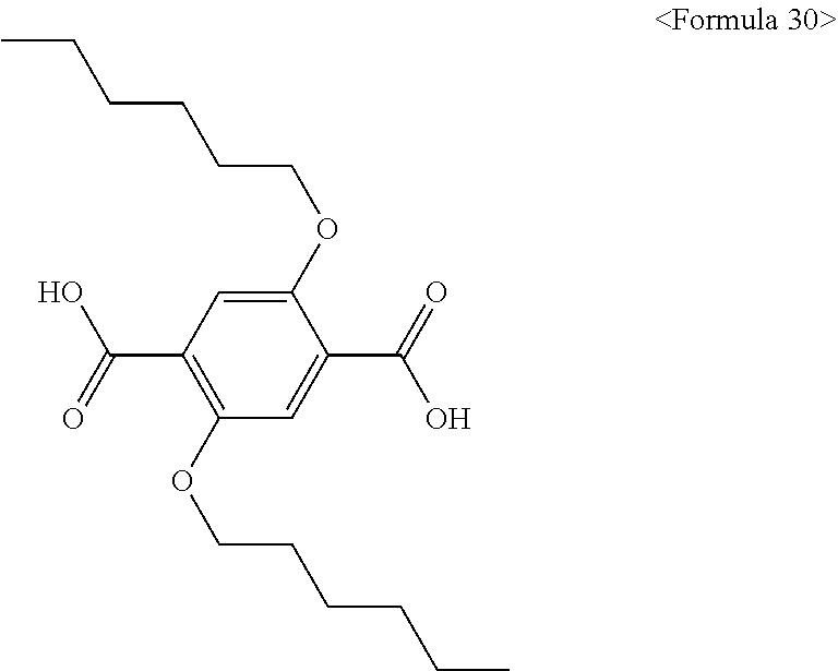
CCCCCCOC1=CC(C(O)=O)=C(OCCCCCC)C=C1C(O)=O
